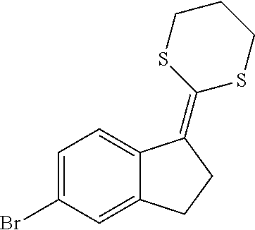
C1=C(Br)C=C2C(=C1)C(=C1SCCCS1)CC2
